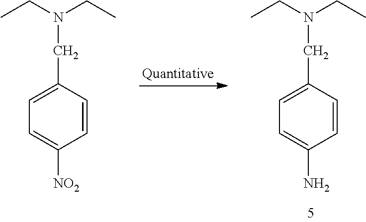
C1=CC(CN(CC)CC)=CC=C1[NO2].C1=CC(CN(CC)CC)=CC=C1N
